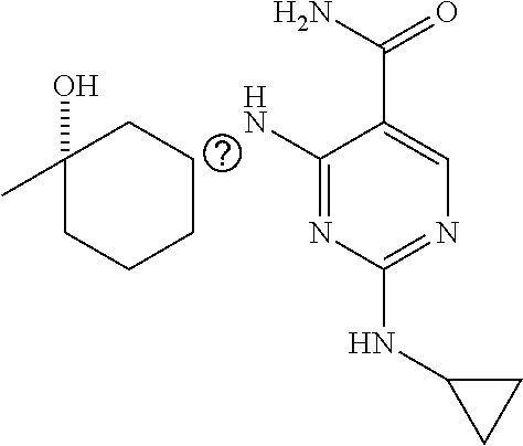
N1=C(N)C(C(=O)N)=CN=C1NC1CC1.C1CC(O)(C)CCC1
